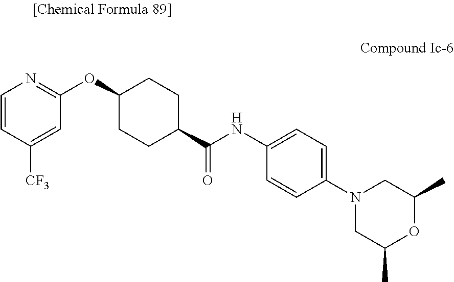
O(C1CCC(C(NC2=CC=C(N3CC(C)OC(C)C3)C=C2)=O)CC1)C1=NC=CC([CF3])=C1
